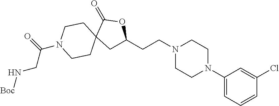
N1(CCC2CC3(C(=O)O2)CCN(C(CN[Boc])=O)CC3)CCN(C2=CC=CC(Cl)=C2)CC1
